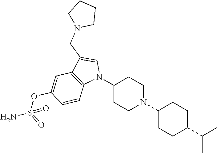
C1(OS(=O)(N)=O)=CC2=C(C=C1)N(C1CCN(C3CCC(C(C)C)CC3)CC1)C=C2CN1CCCC1
